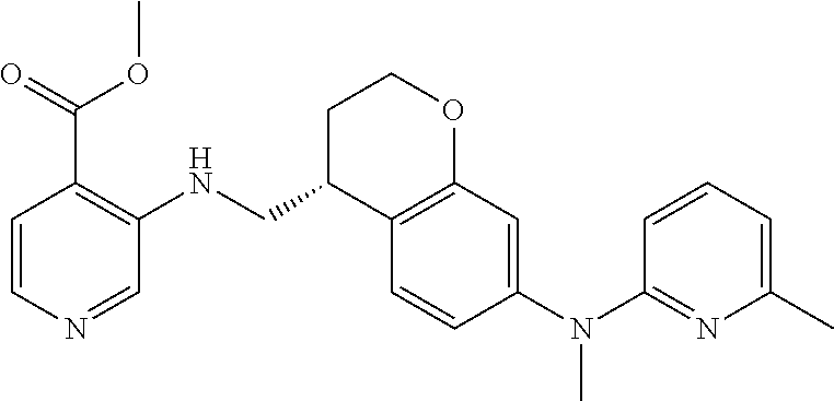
C1(N(C2=NC(C)=CC=C2)C)=CC2=C(C=C1)C(CNC1=C(C(OC)=O)C=CN=C1)CCO2
